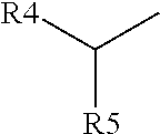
C(C)([R4])[R5]
